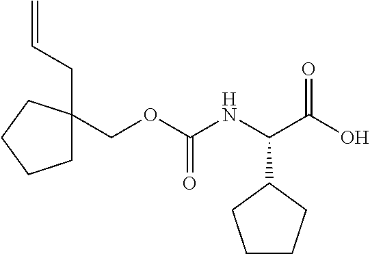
C=CCC1(COC(NC(C(O)=O)C2CCCC2)=O)CCCC1
